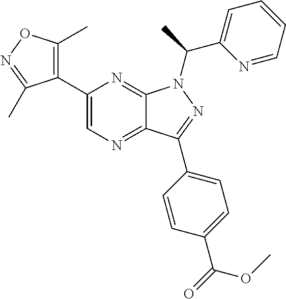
C12=NC=C(C3=C(C)ON=C3C)N=C1N(C(C1=CC=CC=N1)C)N=C2C1=CC=C(C(=O)OC)C=C1
